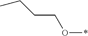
C(CO*)CC
